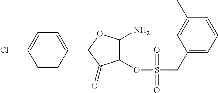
C1(=O)C(OS(CC2=CC=CC(C)=C2)(=O)=O)=C(N)OC1C1=CC=C(Cl)C=C1
